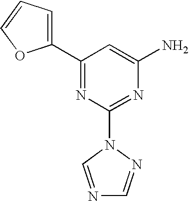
C1(C2=CC=CO2)=NC(N2C=NC=N2)=NC(N)=C1
